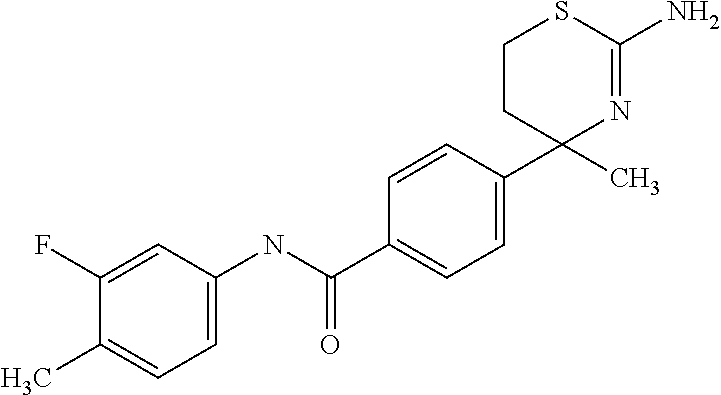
C1=C(NC(C2=CC=C(C3(C)N=C(N)SCC3)C=C2)=O)C=C(F)C(C)=C1
